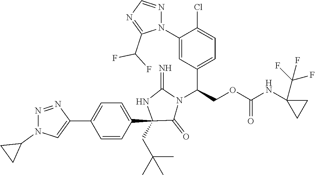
C1(C2=CN(C3CC3)N=N2)=CC=C(C2(CC(C)(C)C)C(=O)N(C(C3=CC=C(Cl)C(N4N=CN=C4C(F)F)=C3)COC(=O)NC3(C(F)(F)F)CC3)C(=N)N2)C=C1
